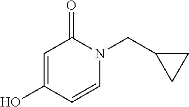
OC1=CC(=O)N(CC2CC2)C=C1
